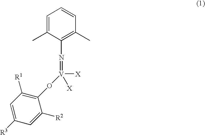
C1=C(C)C(N=[V]([X])([X])OC2=C([R1])C=C([R3])C=C2[R2])=C(C)C=C1
